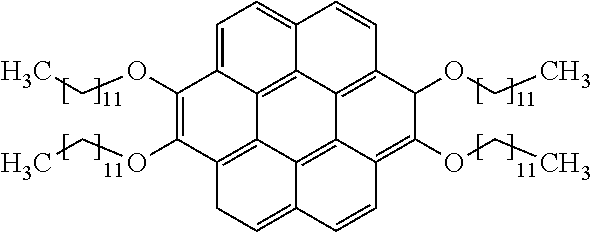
C1(OCC)=C(OCC)C2=C3C4=C5C6=C(C(OCC)C(OCC)=C7C6=C3C(=CC2)C=C7)C=CC5=CC=C14
